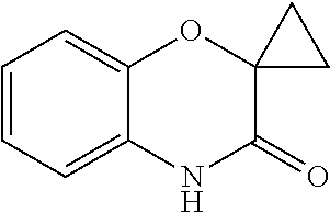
C1=CC=C2C(=C1)OC1(C(=O)N2)CC1
